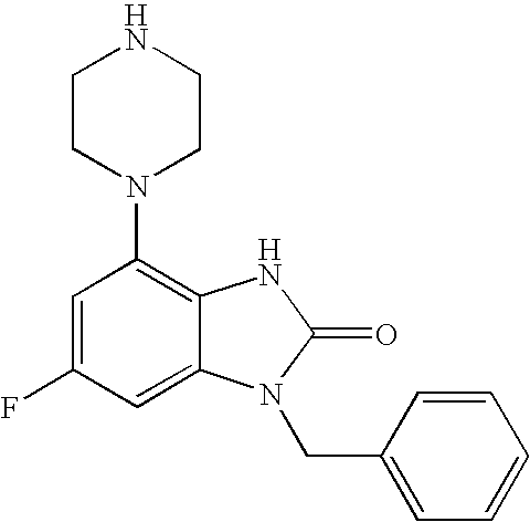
C1=C(F)C=C2C(=C1N1CCNCC1)NC(=O)N2CC1=CC=CC=C1
